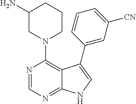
C12=NC=NC(N3CCCC(N)C3)=C1C(C1=CC([CN])=CC=C1)=CN2
